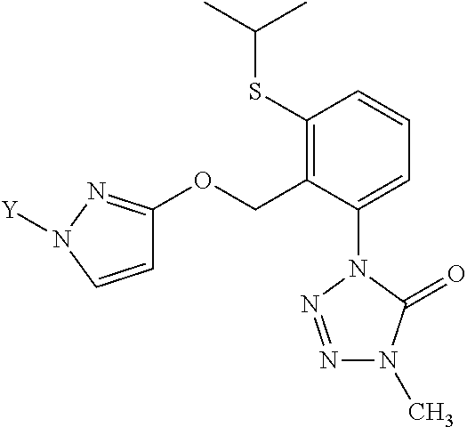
C1=C(N2N=NN(C)C2=O)C(COC2=NN([Y])C=C2)=C(SC(C)C)C=C1
